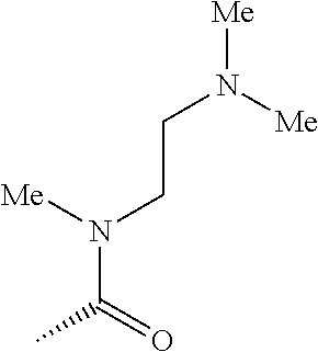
[Me]N(CCN([Me])[Me])C(=O)C
